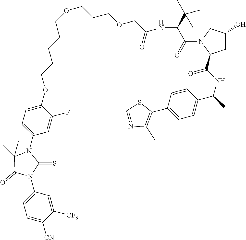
C(CCOCC(NC(C(C)(C)C)C(=O)N1C(C(NC(C2=CC=C(C3=C(C)N=CS3)C=C2)C)=O)CC(O)C1)=O)OCCCCCOC1=CC=C(N2C(C)(C)C(=O)N(C3=CC=C([CN])C([CF3])=C3)C2=S)C=C1F
